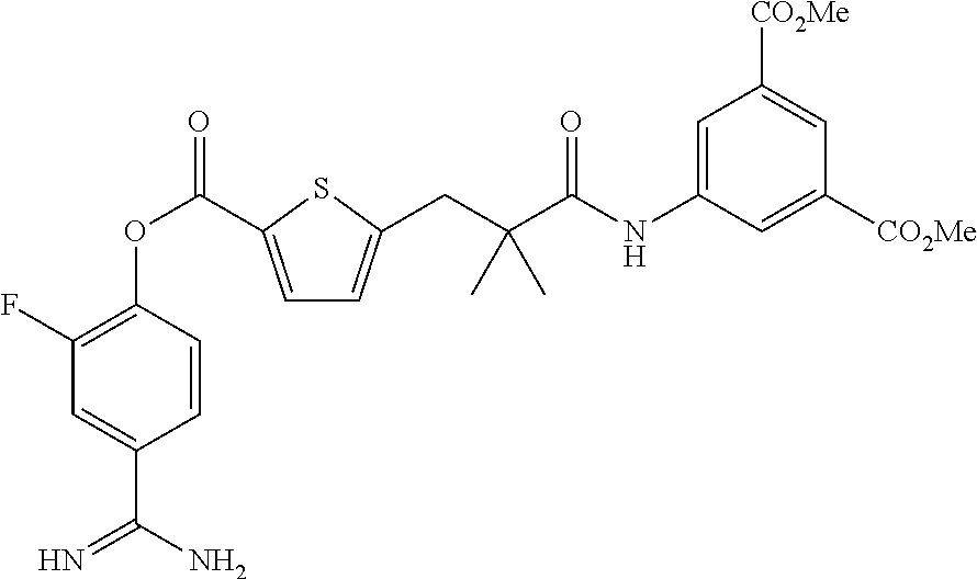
C1(F)=C(OC(=O)C2=CC=C(CC(C(=O)NC3=CC([CO2Me])=CC([CO2Me])=C3)(C)C)S2)C=CC(C(N)=N)=C1
